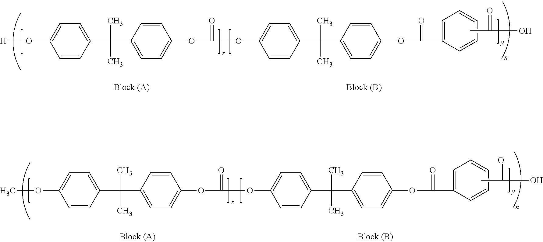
[H]OC1=CC=C(C(C2=CC=C(OC(=O)OC3=CC=C(C(C)(C4=CC=C(OC(=O)C5=CC=CC=C5)C=C4)C)C=C3)C=C2)(C)C)C=C1.CC(=O)O.COC1=CC=C(C(C2=CC=C(OC(=O)OC3=CC=C(C(C)(C4=CC=C(OC(=O)C5=CC=CC=C5)C=C4)C)C=C3)C=C2)(C)C)C=C1.CC(=O)O
